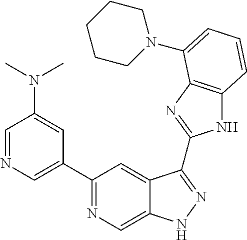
C1=NC=C(C2=NC=C3C(=C2)C(C2=NC4=C(N2)C=CC=C4N2CCCCC2)=NN3)C=C1N(C)C
